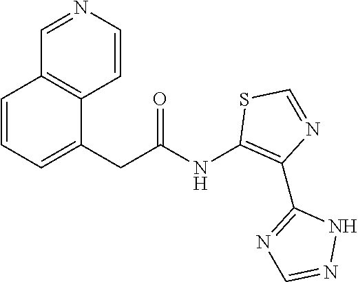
C(C(NC1=C(C2=NC=NN2)N=CS1)=O)C1=CC=CC2=C1C=CN=C2
